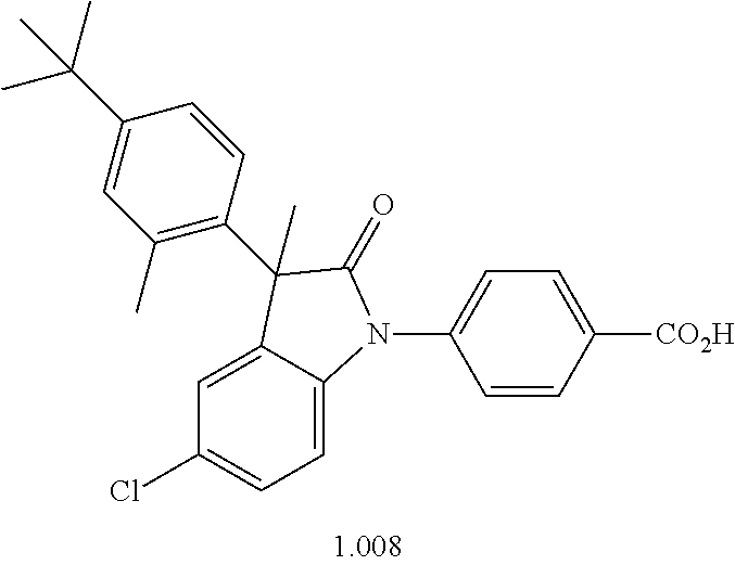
C1=C2C(=CC=C1Cl)N(C1=CC=C([CO2H])C=C1)C(=O)C2(C)C1=C(C)C=C(C(C)(C)C)C=C1
